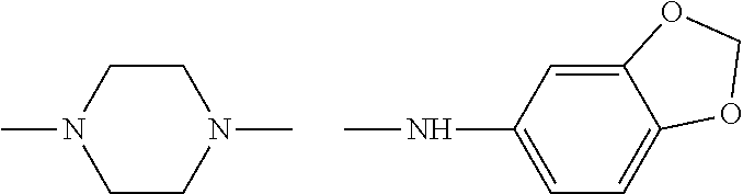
C1CN(C)CCN1C.N(C)C1=CC=C2C(=C1)OCO2
